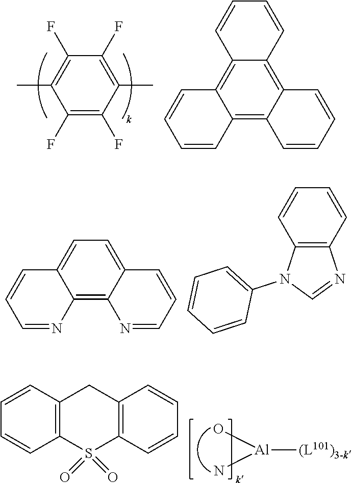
C1(F)=C(F)C(C)=C(F)C(F)=C1C.C12=C3C(=C4C(=C1C=CC=C2)C=CC=C4)C=CC=C3.C12=C3C(=CC=C1C=CC=N2)C=CC=N3.C12=C(C=CC=C1)N=CN2C1=CC=CC=C1.[Al]([(L101)3-k])(N)O.C1=CC2=C(C=C1)CC1=C(S2(=O)=O)C=CC=C1
